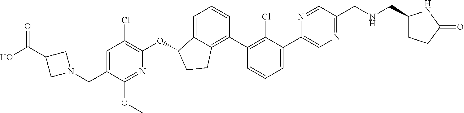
C(C1=CC(Cl)=C(OC2C3=CC=CC(C4=C(Cl)C(C5=CN=C(CNCC6CCC(=O)N6)C=N5)=CC=C4)=C3CC2)N=C1OC)N1CC(C(O)=O)C1
